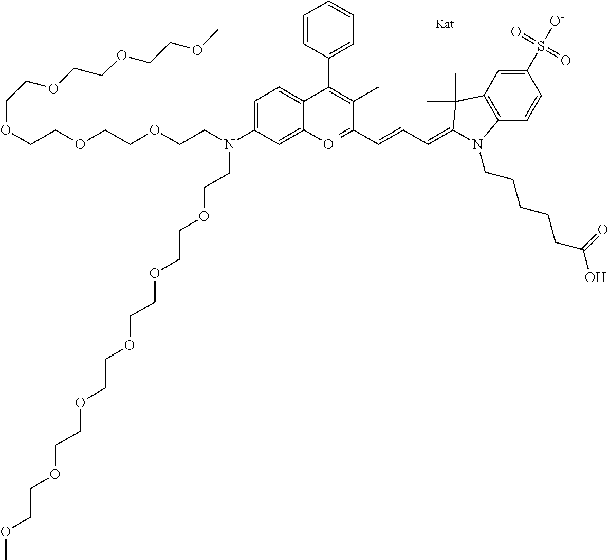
C(OCCOCCOCCN(CCOCCOCCOCCOCCOCCOC)C1=CC=C2C(=C1)[O+]=C(C=CC=C1C(C)(C)C3=C(C=CC(S(=O)(=O)[O-])=C3)N1CCCCCC(O)=O)C(C)=C2C1=CC=CC=C1)COCCOCCOC
